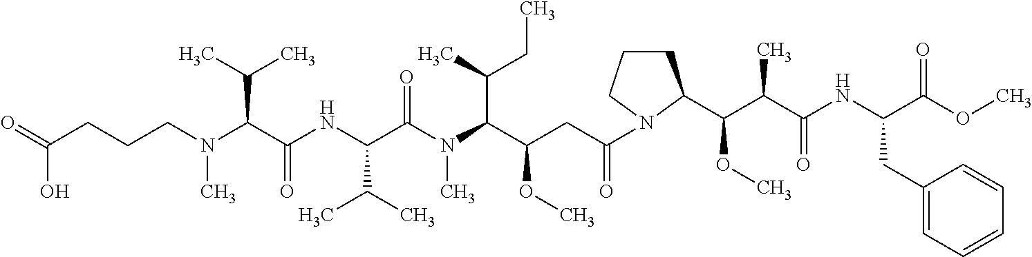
C(CCCN(C(C(NC(C(N(C(C(CC(=O)N1CCCC1C(C(C(NC(C(OC)=O)CC1=CC=CC=C1)=O)C)OC)OC)C(C)CC)C)=O)C(C)C)=O)C(C)C)C)(O)=O
